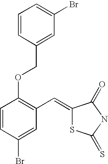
C(C1=CC(Br)=CC=C1)OC1=C(C=C2SC(=S)NC2=O)C=C(Br)C=C1
